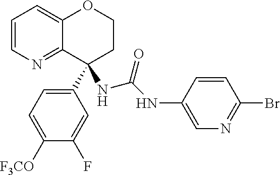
C1=CN=C2C(=C1)OCCC2(C1=CC=C([F3CO])C(F)=C1)NC(=O)NC1=CN=C(Br)C=C1
